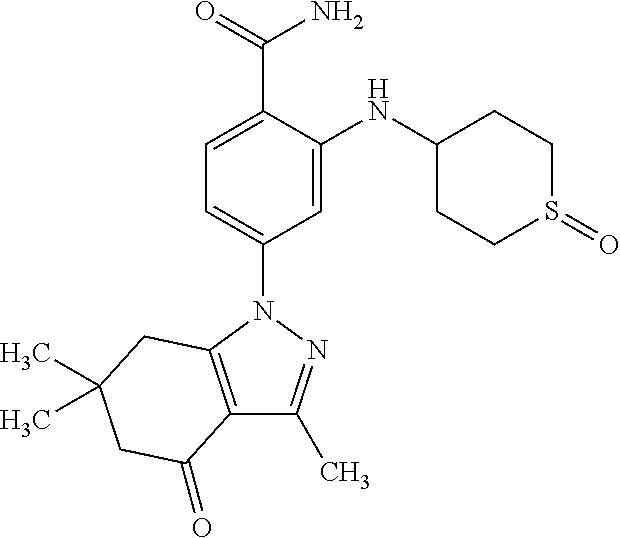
C12=C(N(C3=CC=C(C(N)=O)C(NC4CCS(=O)CC4)=C3)N=C1C)CC(C)(C)CC2=O
